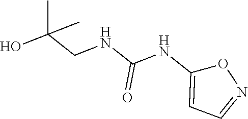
N(C(NC1=CC=NO1)=O)CC(O)(C)C
